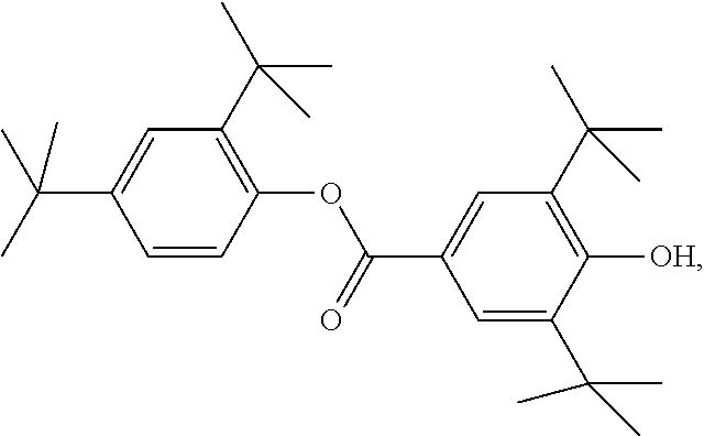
C(C1=CC(C(C)(C)C)=C([OH])C(C(C)(C)C)=C1)(=O)OC1=C(C(C)(C)C)C=C(C(C)(C)C)C=C1
